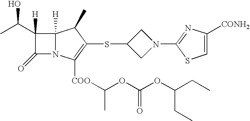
C1N(C2=NC([CONH2])=CS2)CC1SC1=C([COO]C(OC(OC(CC)CC)=O)C)N2C(=O)C([H])(C(C)O)C2([H])C1C
